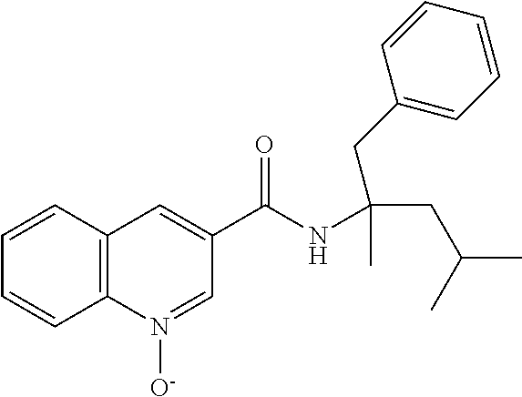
C1=CC2=C(C=C1)N([O-])=CC(C(NC(CC1=CC=CC=C1)(C)CC(C)C)=O)=C2
